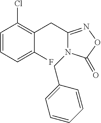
C1=CC=C(F)C(CC2=NOC(=O)N2CC2=CC=CC=C2)=C1Cl
